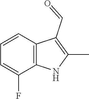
C12=C(C=CC=C1F)C(C=O)=C(C)N2
